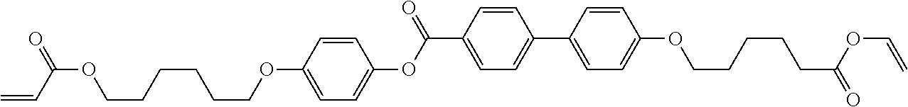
C1=C(C(OC2=CC=C(OCCCCCCOC(C=C)=O)C=C2)=O)C=CC(C2=CC=C(OCCCCCC(=O)OC=C)C=C2)=C1
